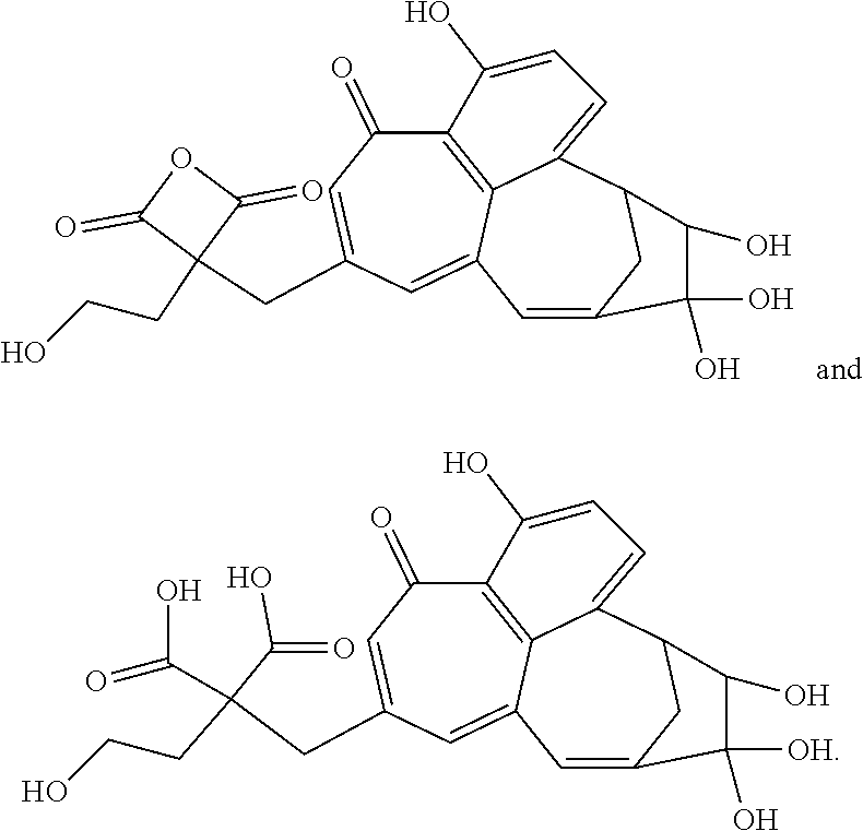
C1=C2CC(C3=CC=C(O)C4=C3C1=CC(CC1(CCO)C(=O)OC1=O)=CC4=O)C(O)C2(O)O.C1=C2CC(C3=CC=C(O)C4=C3C1=CC(CC(CCO)(C(O)=O)C(O)=O)=CC4=O)C(O)C2([OH])O
